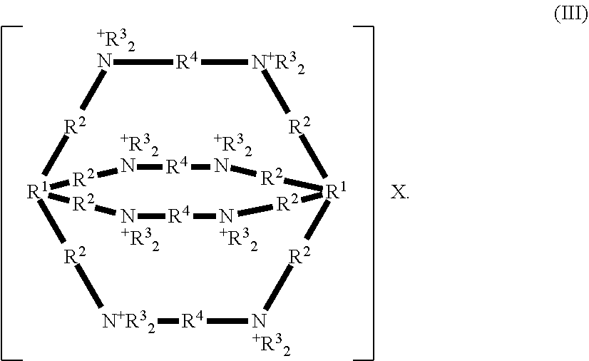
[R1]123[R2][+R32N][R4][N+R32][R2][R1]([R2]N[R4][N+R32][R2]1)([R2]N[R4]N[R2]2)[R2][+R32N][R4][+R32N][R2]3.[X].[+R32].[+R32].[+R32]
